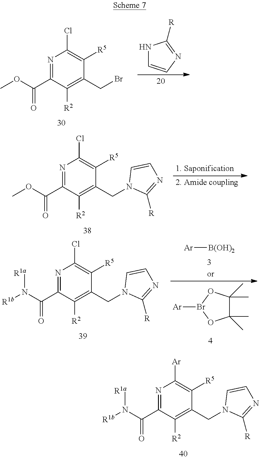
N1=C(C(N([R1b])[R1a])=O)C([R2])=C(CN2C([R])=NC=C2)C([R5])=C1[Ar].N1=C(C(OC)=O)C([R2])=C(CBr)C([R5])=C1Cl.N1C=CN=C1[R].N1=C(C(OC)=O)C([R2])=C(CN2C([R])=NC=C2)C([R5])=C1Cl.N1=C(C(N([R1b])[R1a])=O)C([R2])=C(CN2C([R])=NC=C2)C([R5])=C1Cl.[Ar][B(OH)2].C1(C)(C)C(C)(C)OBr([Ar])O1
